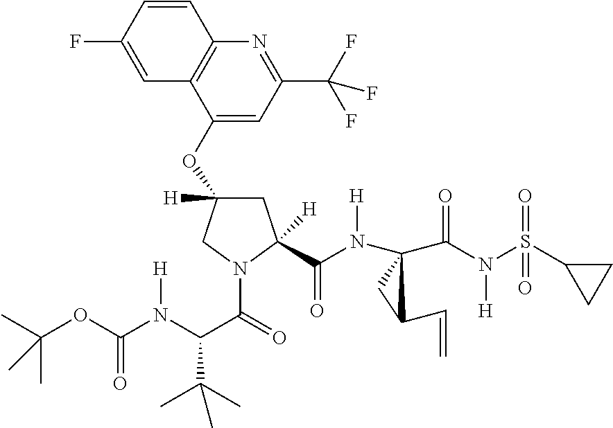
C(N(S(C1CC1)(=O)=O)[H])(=O)C1(N(C(C2([H])CC(OC3=CC(C(F)(F)F)=NC4=C3C=C(F)C=C4)([H])CN2C(C(N(C(OC(C)(C)C)=O)[H])C(C)(C)C)=O)=O)[H])CC1C=C
